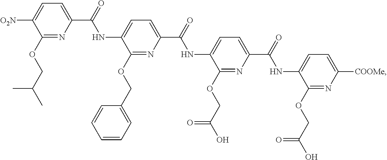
C1(OCC(C)C)=NC(C(=O)NC2=CC=C(C(=O)NC3=CC=C(C(=O)NC4=CC=C([COOMe])N=C4OCC(O)=O)N=C3OCC(O)=O)N=C2OCC2=CC=CC=C2)=CC=C1[O2N]
